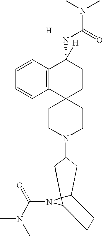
[H].C1=CC2=C(C=C1)C1(CCC2(NC(=O)N(C)C)[H])CCN(C2CC3C4(N(C(N(C)C)=O)C4CC3)C2)CC1
